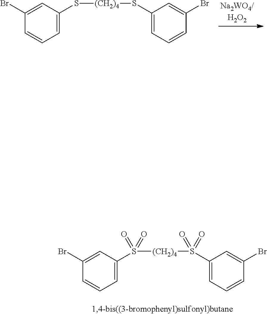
C1(Br)=CC(S[(CH2)4]SC2=CC=CC(Br)=C2)=CC=C1.C1(Br)=CC(S([(CH2)4]S(C2=CC=CC(Br)=C2)(=O)=O)(=O)=O)=CC=C1
